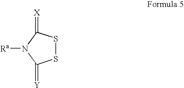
S1SC(=[X])N([Ra])C1=[Y]
